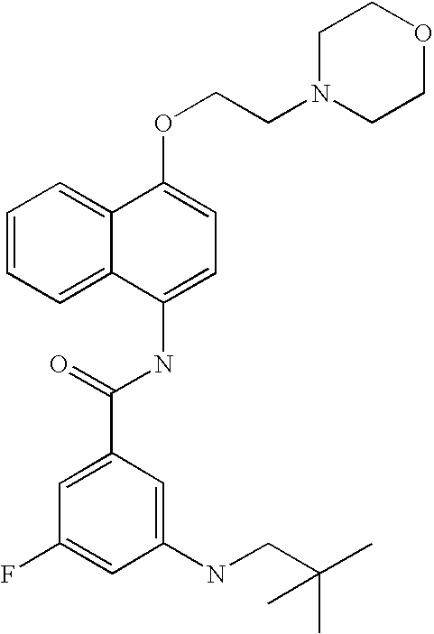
C1=CC=C2C(=C1)C(OCCN1CCOCC1)=CC=C2NC(C1=CC(F)=CC(NCC(C)(C)C)=C1)=O
